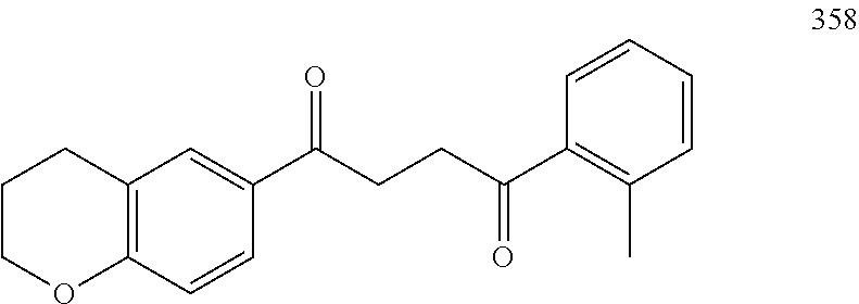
C12=C(C=CC(C(CCC(C3=C(C)C=CC=C3)=O)=O)=C1)OCCC2
